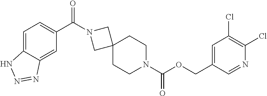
O(C(N1CCC2(CC1)CN(C(C1=CC=C3C(=C1)N=NN3)=O)C2)=O)CC1=CC(Cl)=C(Cl)N=C1
